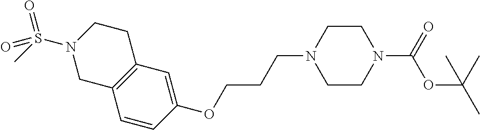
C1=CC(OCCCN2CCN(C(OC(C)(C)C)=O)CC2)=CC2=C1CN(S(C)(=O)=O)CC2
